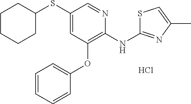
C1=CC=CC(OC2=C(NC3=NC(C)=CS3)N=CC(SC3CCCCC3)=C2)=C1.Cl
